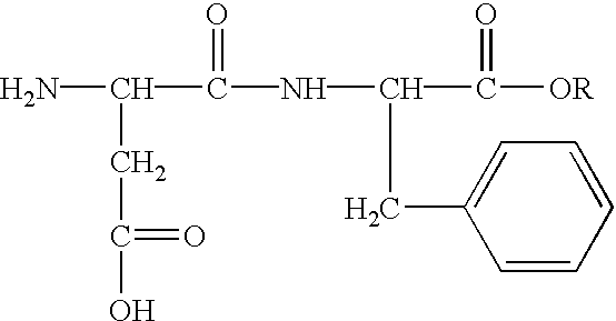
NC(C(NC(C([OR])=O)CC1=CC=CC=C1)=O)CC(=O)O
